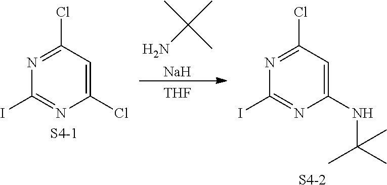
C1(NC(C)(C)C)=CC(Cl)=NC(I)=N1.[S4-2].CC(C)(N)C.[Na].[THF].C1(Cl)=CC(Cl)=NC(I)=N1.[S4-1]
